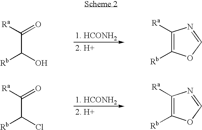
C(C(O)[Rb])([Ra])=O.C1([Ra])=C([Rb])OC=N1.C(C(Cl)[Rb])([Ra])=O.C1([Ra])=C([Rb])OC=N1
